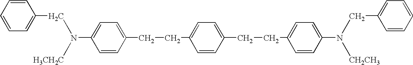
C1=C(N([H3CH2C])CC2=CC=CC=C2)C=CC(CCC2=CC=C(CCC3=CC=C(N([CH2CH3])CC4=CC=CC=C4)C=C3)C=C2)=C1
